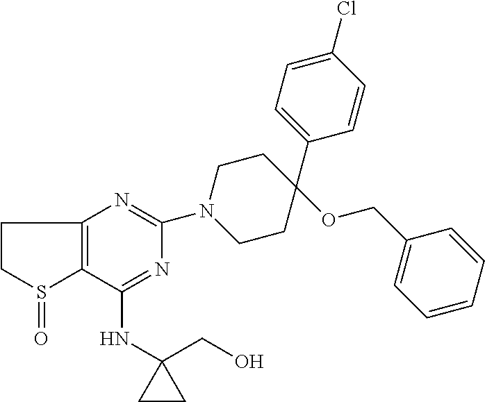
C1(NC2(CO)CC2)=NC(N2CCC(C3=CC=C(Cl)C=C3)(OCC3=CC=CC=C3)CC2)=NC2=C1S(=O)CC2
